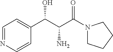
C1(C(C(C(N2CCCC2)=O)N)O)=CC=NC=C1
